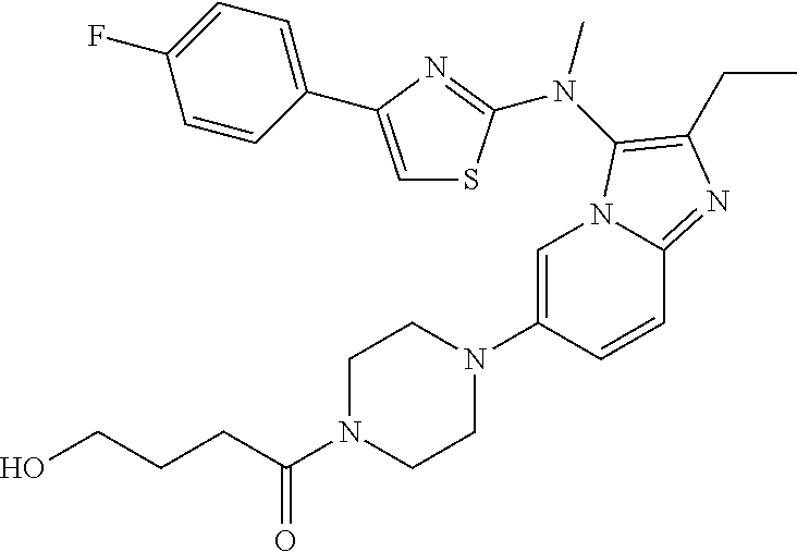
C1=C(N2CCN(C(CCCO)=O)CC2)C=CC2=NC(CC)=C(N(C)C3=NC(C4=CC=C(F)C=C4)=CS3)N12
